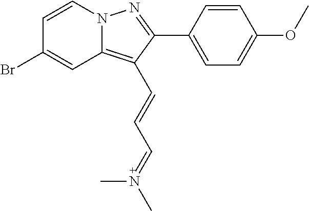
C1=CN2C(=C(C=CC=N(C)C)C(C3=CC=C(OC)C=C3)=N2)C=C1Br
